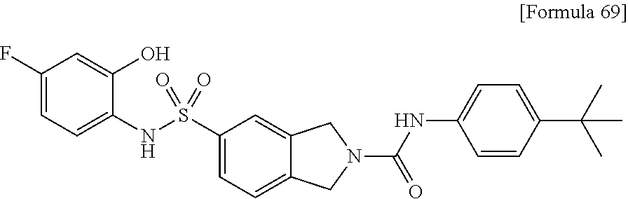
C1(F)=CC=C(NS(C2=CC=C3C(=C2)CN(C(NC2=CC=C(C(C)(C)C)C=C2)=O)C3)(=O)=O)C(O)=C1
